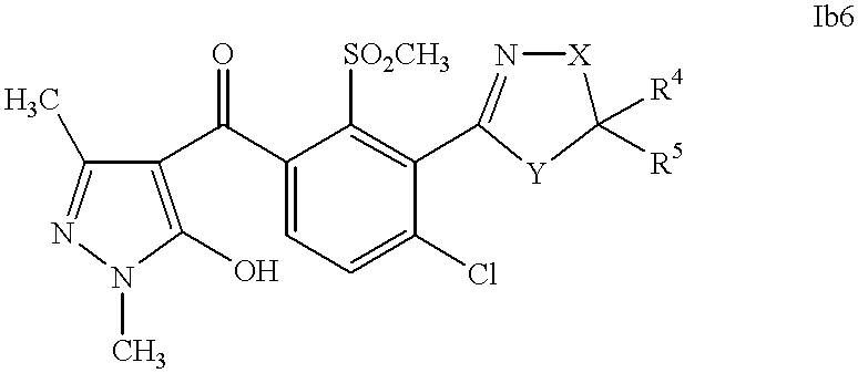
C1(C(C2=C(O)N(C)N=C2C)=O)=CC=C(Cl)C(C2=N[X]C([R4])([R5])[Y]2)=C1[SO2CH3]
